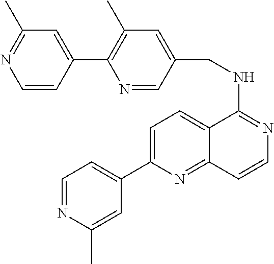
C1=C(C2=CC=NC(C)=C2)N=C2C(=C1)C(NCC1=CC(C)=C(C3=CC(C)=NC=C3)N=C1)=NC=C2
